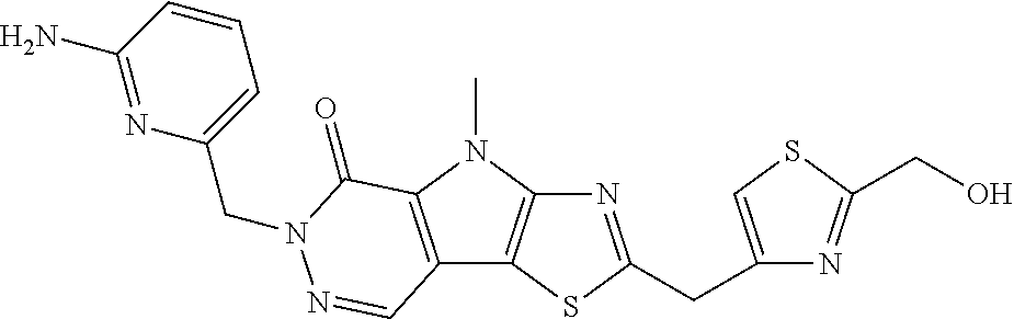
N1=C(CC2=CSC(CO)=N2)SC2=C1N(C)C1=C2C=NN(CC2=CC=CC(N)=N2)C1=O
